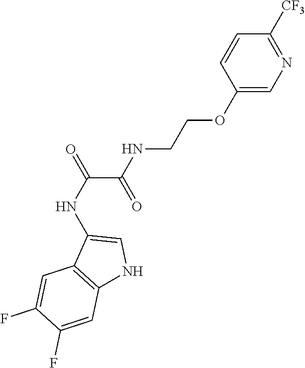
C1=CC(OCCNC(=O)C(=O)NC2=CNC3=C2C=C(F)C(F)=C3)=CN=C1[CF3]
